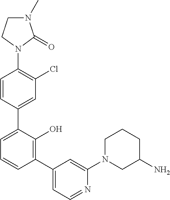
C1(N2C(=O)N(C)CC2)=C(Cl)C=C(C2=CC=CC(C3=CC=NC(N4CC(N)CCC4)=C3)=C2O)C=C1
